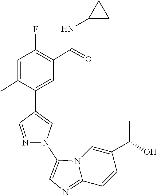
C1(C2=CN(C3=CN=C4C=CC(C(O)C)=CN43)N=C2)=CC(C(NC2CC2)=O)=C(F)C=C1C
